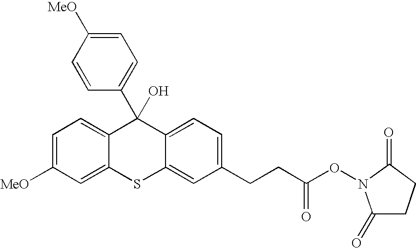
C1=C([MeO])C=C2C(=C1)C(C1=CC=C([MeO])C=C1)(O)C1=CC=C(CCC(ON3C(=O)CCC3=O)=O)C=C1S2
